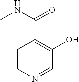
C1=CN=CC(O)=C1C(NC)=O
